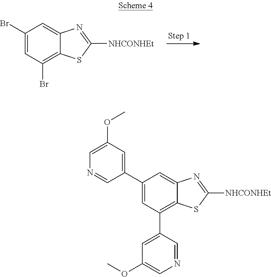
C1(Br)=CC(Br)=C2C(=C1)N=C([NHCONHEt])S2.C1(C2=CC(OC)=CN=C2)=CC(C2=CC(OC)=CN=C2)=C2C(=C1)N=C([NHCONHEt])S2
